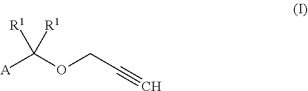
[A]C(OCC#C)([R1])[R1]
